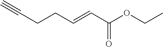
C(CCC=CC(OCC)=O)#C
